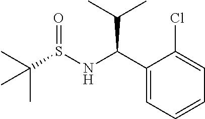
N(C(C1=CC=CC=C1Cl)C(C)C)S(C(C)(C)C)=O
